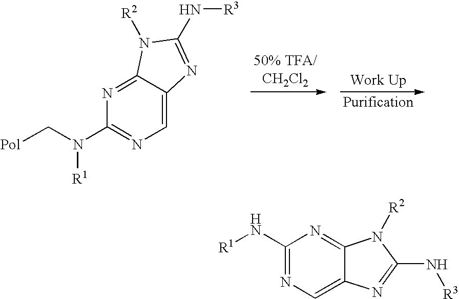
[Work Up].[Purification].N1=C2C(=CN=C1N([R1])C[Pol])N=C(N[R3])N2[R2].C1(N[R1])=NC=C2C(=N1)N([R2])C(N[R3])=N2
